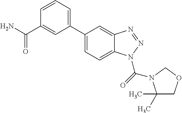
C1=CC=C(C2=CC=C3C(=C2)N=NN3C(=O)N2C(C)(C)COC2)C=C1C(=O)N
